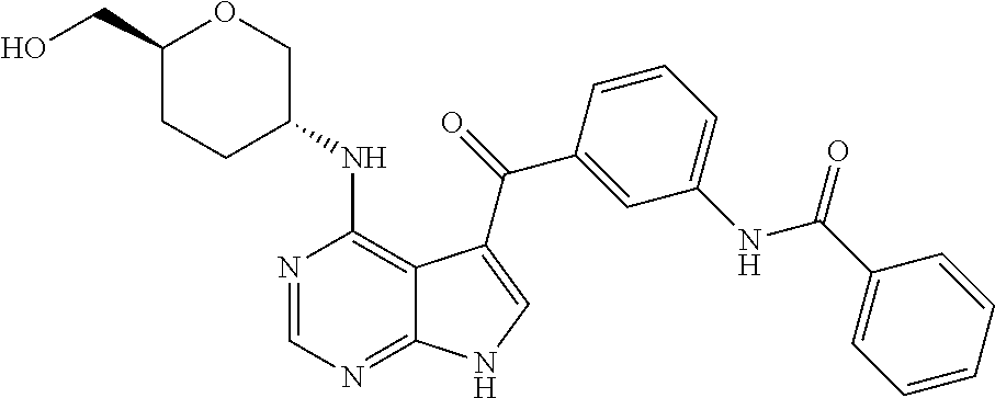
C1=C(NC(C2=CC=CC=C2)=O)C=C(C(=O)C2=CNC3=NC=NC(NC4COC(CO)CC4)=C32)C=C1
